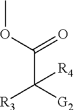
COC(C([G2])([R3])[R4])=O
